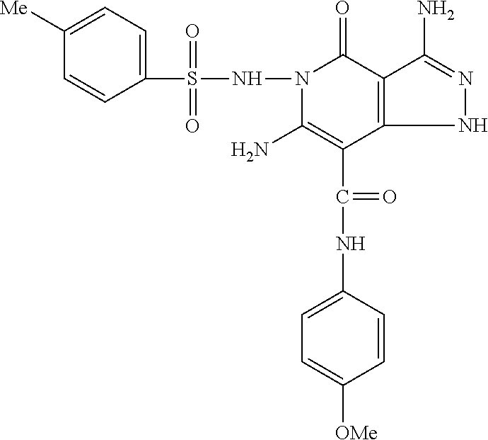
N1(NS(C2=CC=C([Me])C=C2)(=O)=O)C(N)=C(C(NC2=CC=C([OMe])C=C2)=O)C2=C(C1=O)C(N)=NN2
